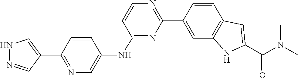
CN(C)C(C1=CC2=C(C=C(C3=NC=CC(NC4=CN=C(C5=CNN=C5)C=C4)=N3)C=C2)N1)=O
